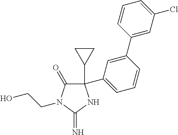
C1(C2CC2)(C2=CC=CC(C3=CC(Cl)=CC=C3)=C2)C(=O)N(CCO)C(=N)N1
